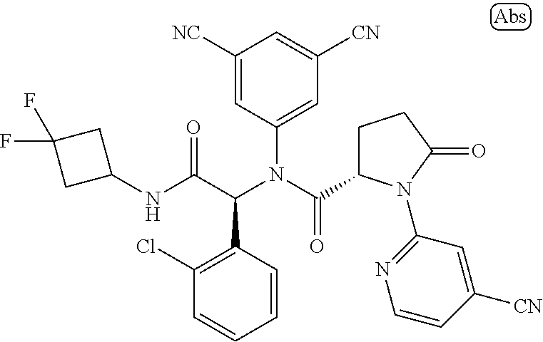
C1=CC(C(C(NC2CC(F)(F)C2)=O)N(C(=O)C2CCC(=O)N2C2=NC=CC([CN])=C2)C2=CC([CN])=CC([NC])=C2)=C(Cl)C=C1
